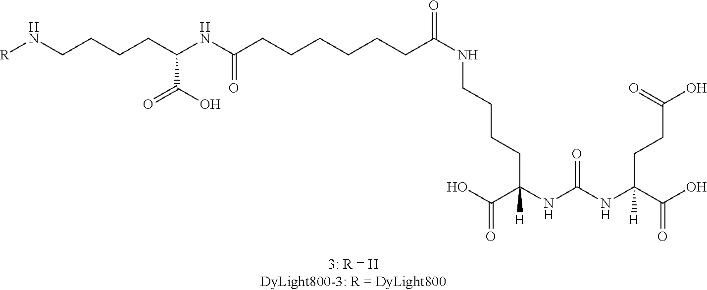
[R]NCCCCC(NC(CCCCCCC(NCCCCC(NC(NC(C(O)=O)([H])CCC(O)=O)=O)(C(O)=O)[H])=O)=O)C(O)=O
